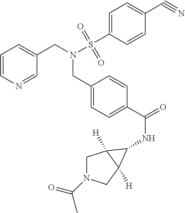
C1=CN=CC(CN(S(C2=CC=C(C#N)C=C2)(=O)=O)CC2=CC=C(C(=O)NC3C4([H])CN(C(C)=O)CC43[H])C=C2)=C1
